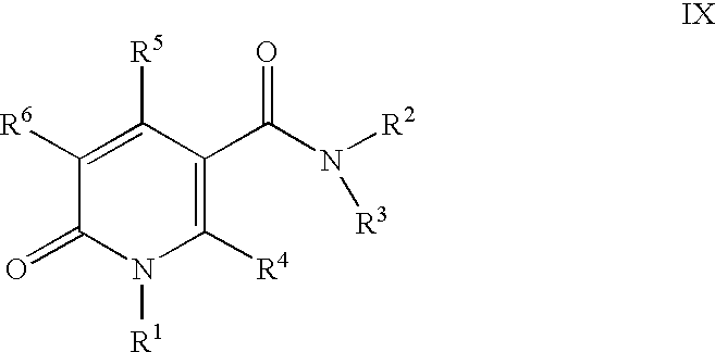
C1([R4])=C(C(N([R2])[R3])=O)C([R5])=C([R6])C(=O)N1[R1]
